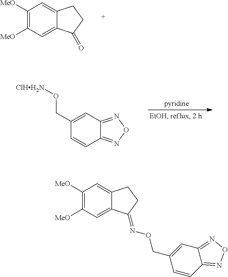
C1([MeO])=C([MeO])C=C2C(=C1)CCC2=O.C1(CO[ClHH2N])=CC2=NON=C2C=C1.C12=CC([MeO])=C([MeO])C=C1C(=NOCC1=CC3=NON=C3C=C1)CC2
